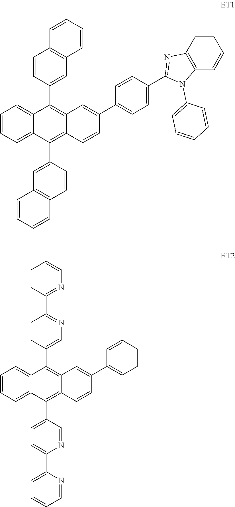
C1=CC=C2C(=C1)C(C1=CC3=C(C=C1)C=CC=C3)=C1C(=C2C2=CC3=C(C=C2)C=CC=C3)C=CC(C2=CC=C(C3=NC4=C(N3C3=CC=CC=C3)C=CC=C4)C=C2)=C1.C1=CC(C2=NC=C(C3=C4C(=C(C5=CC=C(C6=CC=CC=N6)N=C5)C5=CC=CC=C35)C=CC(C3=CC=CC=C3)=C4)C=C2)=NC=C1
